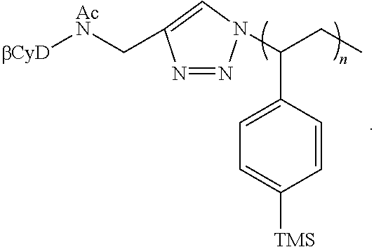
[bCyD][AcN]CC1=CN(C(CC)C2=CC=C([TMS])C=C2)N=N1
